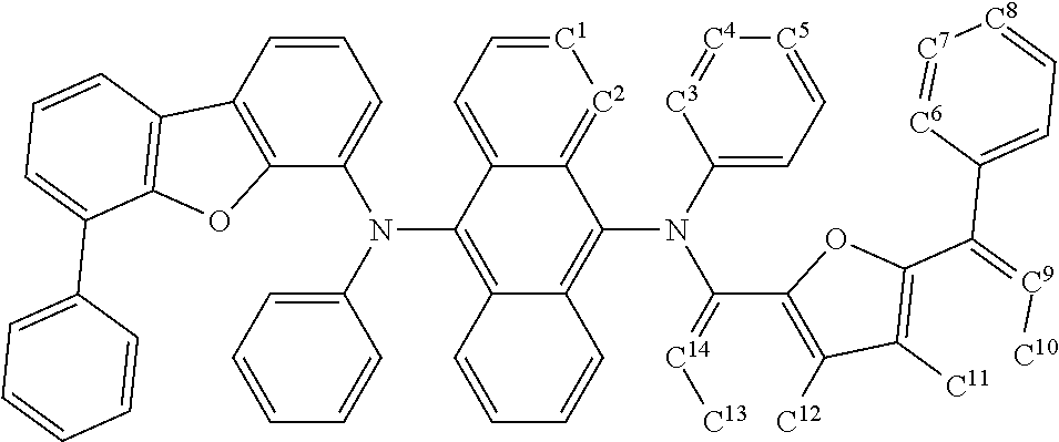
C12=[C2][C1]=CC=C1C(N(C1=CC=CC=C1)C1=CC=CC3=C1OC1=C3C=CC=C1C1=CC=CC=C1)=C1C(=C2N(C2=CC=[C5][C4]=[C3]2)C(C2=C([C12])C([C11])=C(C(=[C9][C10])C3=CC=[C8][C7]=[C6]3)O2)=[C14][C13])C=CC=C1
